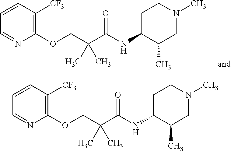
C1=CC([CF3])=C(OCC(C(NC2CCN(C)CC2C)=O)(C)C)N=C1.C1=CC([CF3])=C(OCC(C(NC2CCN(C)CC2C)=O)(C)C)N=C1
